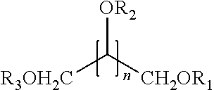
[R3OH2C]C([CH2OR1])[OR2]
